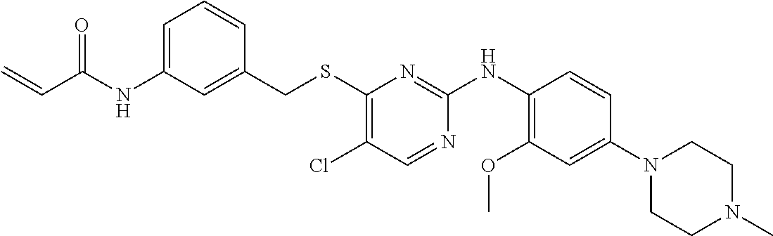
C1(NC(C=C)=O)=CC=CC(CSC2=C(Cl)C=NC(NC3=C(OC)C=C(N4CCN(C)CC4)C=C3)=N2)=C1
